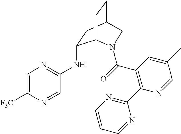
C1=C([F3C])N=CC(NC2CC3CCC2N(C(=O)C2=C(C4=NC=CC=N4)N=CC(C)=C2)C3)=N1
